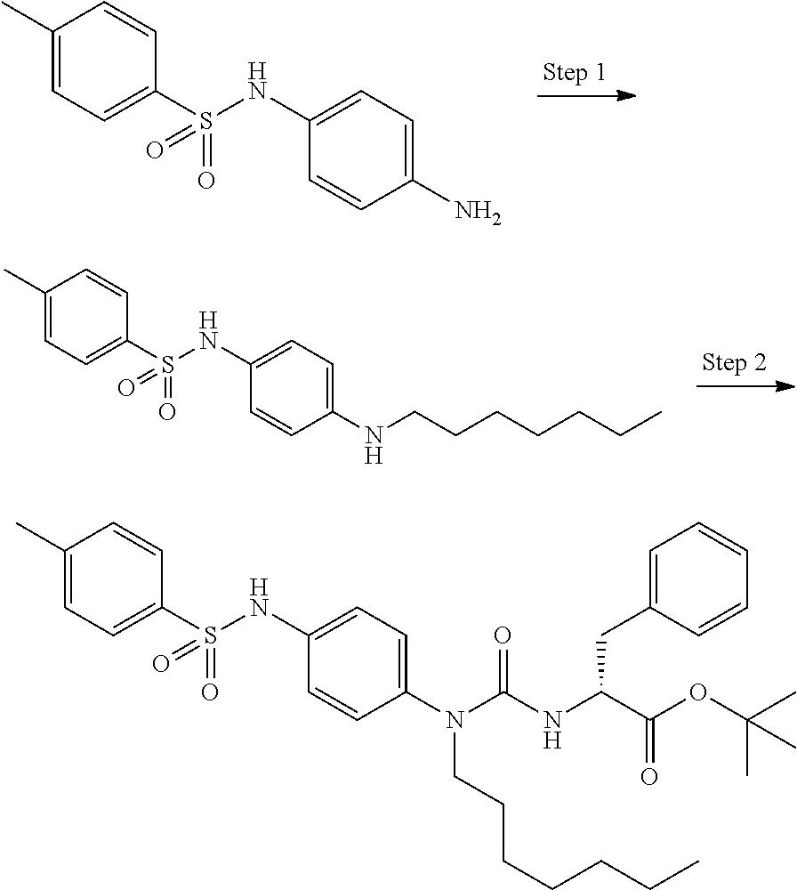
C1(C)=CC=C(S(NC2=CC=C(N)C=C2)(=O)=O)C=C1.C1(C)=CC=C(S(NC2=CC=C(NCCCCCCC)C=C2)(=O)=O)C=C1.C1(C)=CC=C(S(NC2=CC=C(N(C(NC(C(OC(C)(C)C)=O)CC3=CC=CC=C3)=O)CCCCCCC)C=C2)(=O)=O)C=C1
